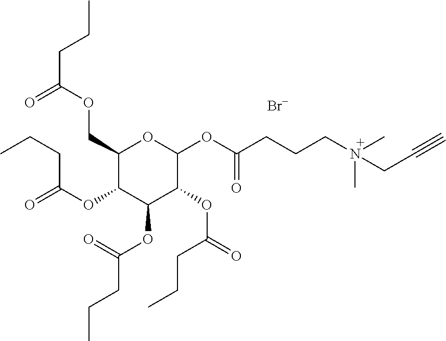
C1(COC(CCC)=O)C(OC(=O)CCC)C(OC(=O)CCC)C(OC(=O)CCC)C(OC(CCCN(C)(CC#C)C)=O)O1.[Br-]
